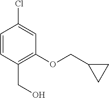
O(C1=C(CO)C=CC(Cl)=C1)CC1CC1
